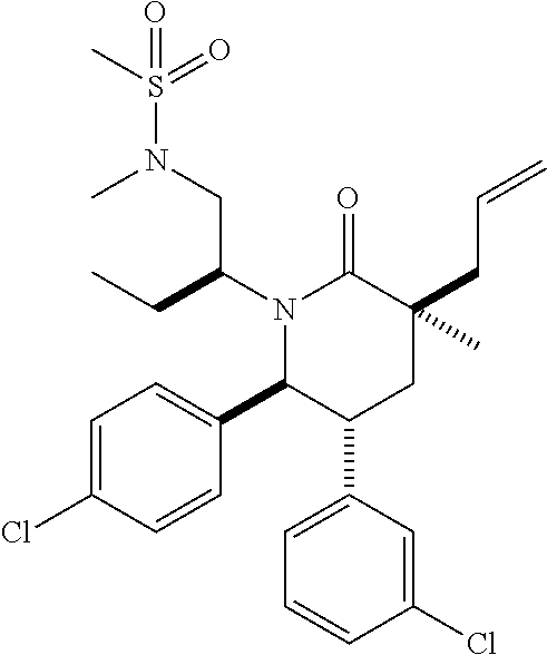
C1=C(Cl)C=CC(C2C(C3=CC=CC(Cl)=C3)CC(CC=C)(C)C(=O)N2C(CC)CN(S(=O)(=O)C)C)=C1
